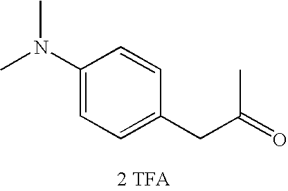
C(C(=O)C)C1=CC=C(N(C)C)C=C1.[2 TFA]
